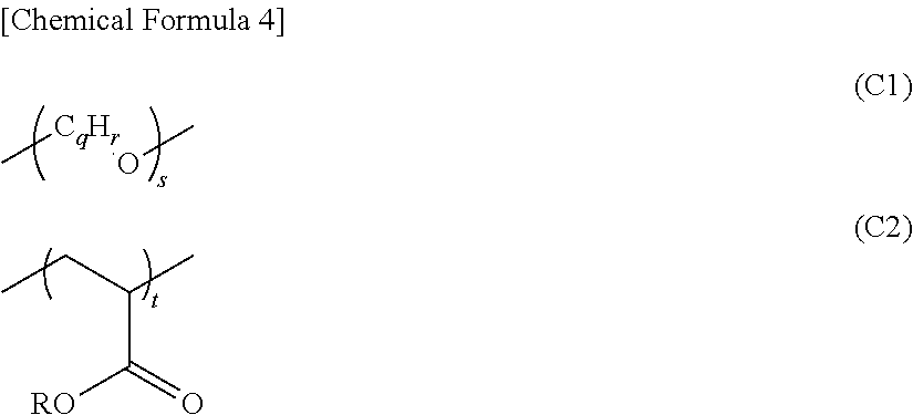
C[CqHr]OC.CCC(C)C([RO])=O
